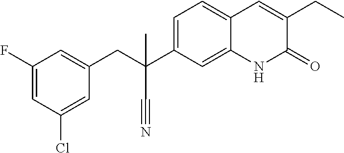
C(C1=CC(F)=CC(Cl)=C1)C(C#N)(C1=CC=C2C(=C1)NC(=O)C(CC)=C2)C
